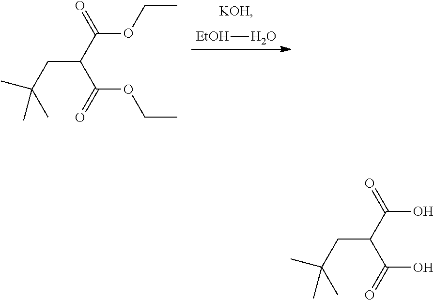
O[EtOH].CCOC(C(C(OCC)=O)CC(C)(C)C)=O.OC(C(C(O)=O)CC(C)(C)C)=O
